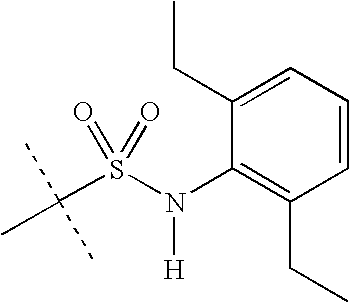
C(S(N(C1=C(CC)C=CC=C1CC)[H])(=O)=O)(C)(C)C
